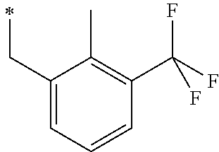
C1(CC)=CC=CC(C(F)(F)F)=C1C
